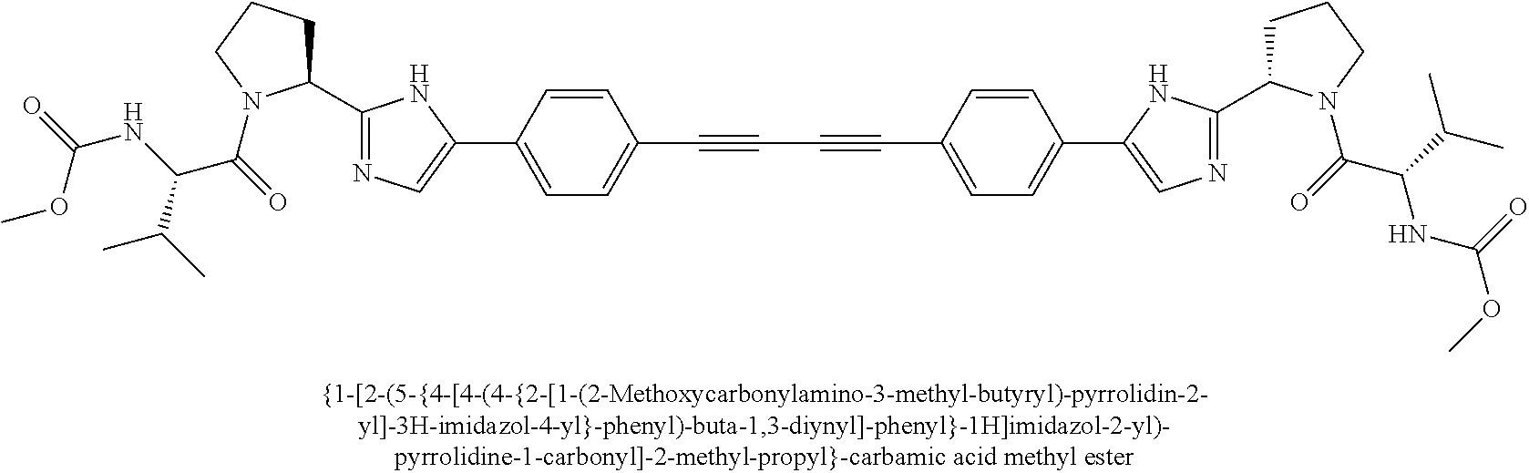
C1=CC(C2=CN=C(C3CCCN3C(=O)C(NC(=O)OC)C(C)C)N2)=CC=C1C#CC#CC1=CC=C(C2=CN=C(C3CCCN3C(=O)C(C(C)C)NC(OC)=O)N2)C=C1
